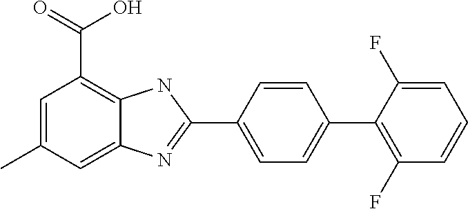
C1(C2=CC=C(C3=NC4=CC(C)=CC(C(=O)O)=C4N3)C=C2)=C(F)C=CC=C1F
